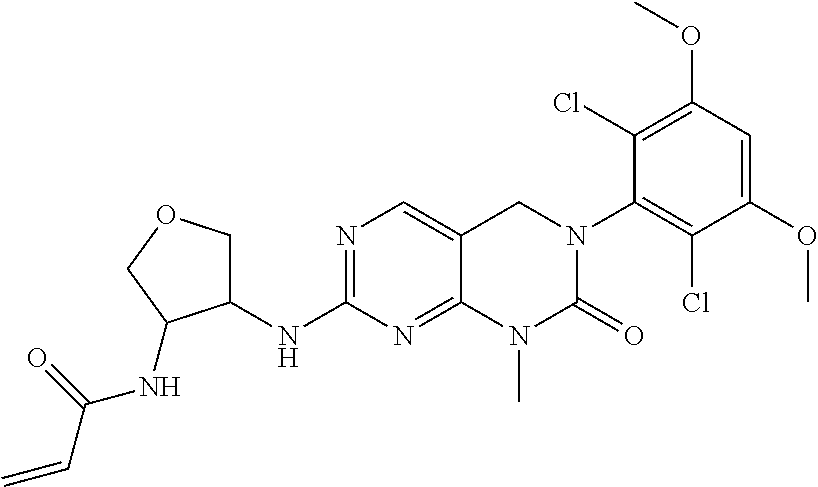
N(C1=NC=C2C(=N1)N(C)C(=O)N(C1=C(Cl)C(OC)=CC(OC)=C1Cl)C2)C1COCC1NC(=O)C=C
